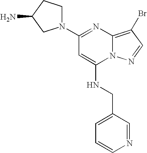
C1=CN=CC(CNC2=CC(N3CCC(N)C3)=NC3=C(Br)C=NN23)=C1
